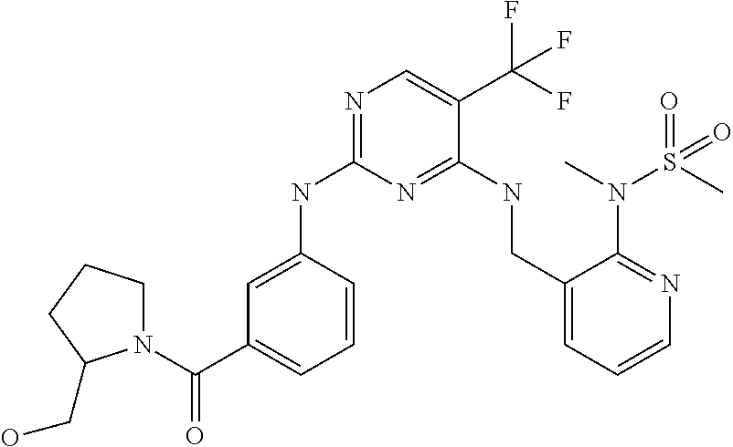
C1=CC(NC2=NC=C(C(F)(F)F)C(NCC3=CC=CN=C3N(S(C)(=O)=O)C)=N2)=CC(C(N2CCCC2CO)=O)=C1
